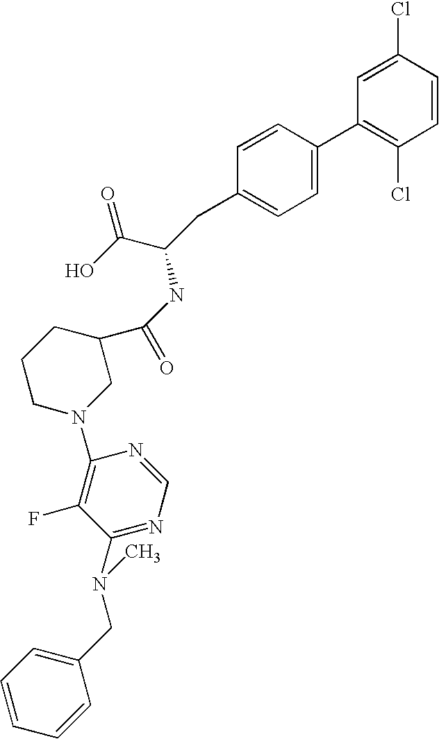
C1=C(Cl)C=CC(Cl)=C1C1=CC=C(CC(C(=O)O)NC(C2CCCN(C3=C(F)C(N(C)CC4=CC=CC=C4)=NC=N3)C2)=O)C=C1
